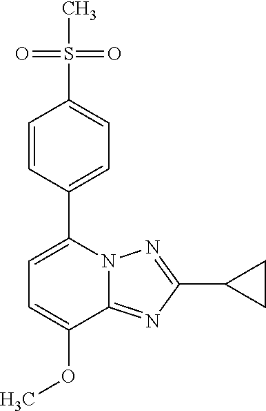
C1=C(OC)C2=NC(C3CC3)=NN2C(C2=CC=C(S(=O)(=O)C)C=C2)=C1
